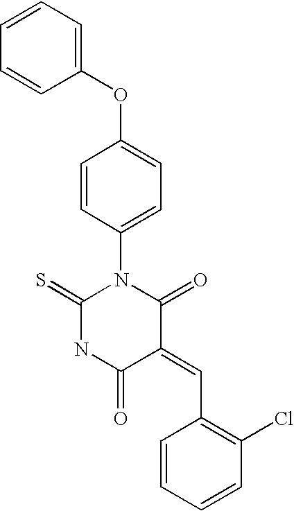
C1(C=C2C(=O)N(C3=CC=C(OC4=CC=CC=C4)C=C3)C(=S)NC2=O)=C(Cl)C=CC=C1
